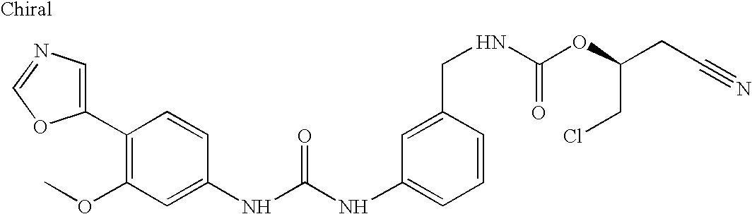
C1(C2=C(OC)C=C(NC(NC3=CC=CC(CNC(OC(CC#N)CCl)=O)=C3)=O)C=C2)=CN=CO1
